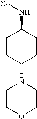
C1CC(N2CCOCC2)CCC1N[X1]
